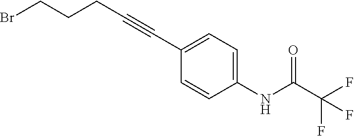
C1(C#CCCCBr)=CC=C(NC(=O)C(F)(F)F)C=C1
